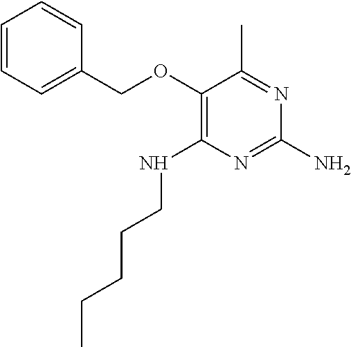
C1(OCC2=CC=CC=C2)=C(NCCCCC)N=C(N)N=C1C
